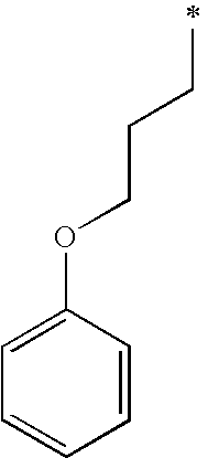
C1=C(OCCCC)C=CC=C1
